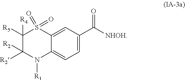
C1=C(C([NHOH])=O)C=C2C(=C1)N([R1])C([R2])([R2])C([R4])([R5])S2(=O)=O
